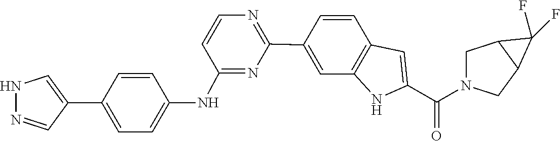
C1=CC2=C(NC(C(=O)N3CC4C(C3)C4(F)F)=C2)C=C1C1=NC=CC(NC2=CC=C(C3=CNN=C3)C=C2)=N1
